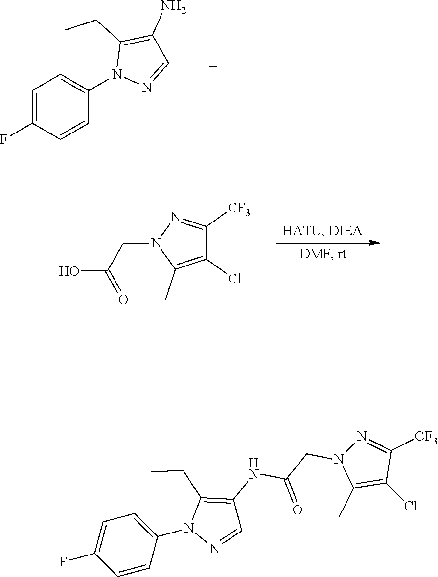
C1=C(F)C=CC(N2N=CC(N)=C2CC)=C1.C1(Cl)=C(C)N(CC(O)=O)N=C1[CF3].C1=CC(N2N=CC(NC(CN3C(C)=C(Cl)C([CF3])=N3)=O)=C2CC)=CC=C1F
